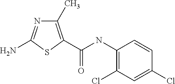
C1(C)=C(C(NC2=C(Cl)C=C(Cl)C=C2)=O)SC(N)=N1
